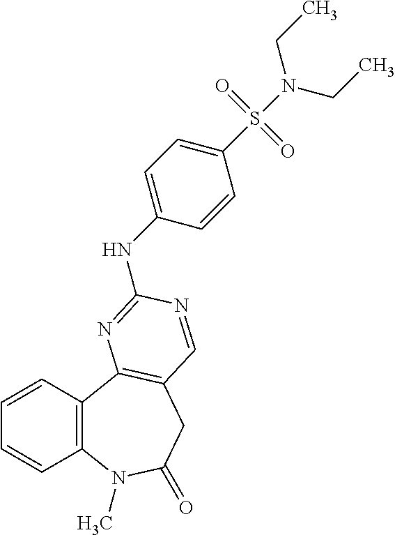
C1=CC2=C(C=C1)C1=C(CC(=O)N2C)C=NC(NC2=CC=C(S(=O)(=O)N(CC)CC)C=C2)=N1
